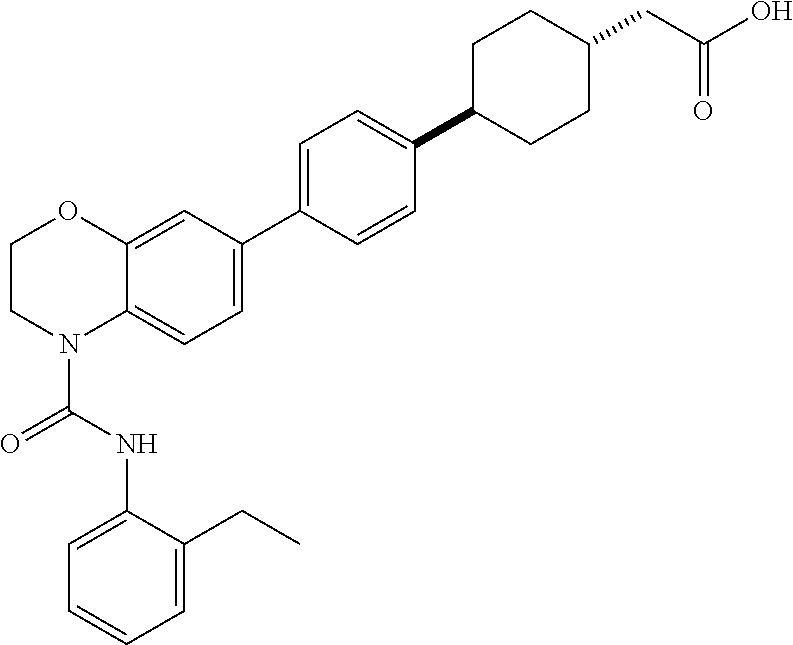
C1=C2C(=CC(C3=CC=C(C4CCC(CC(O)=O)CC4)C=C3)=C1)OCCN2C(NC1=CC=CC=C1CC)=O
